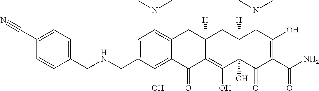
C1=C(CNCC2=CC=C(C#N)C=C2)C(O)=C2C(=C1N(C)C)CC1([H])C(=C(O)C3(O)C([H])(C1)C(N(C)C)C(O)=C(C(N)=O)C3=O)C2=O
